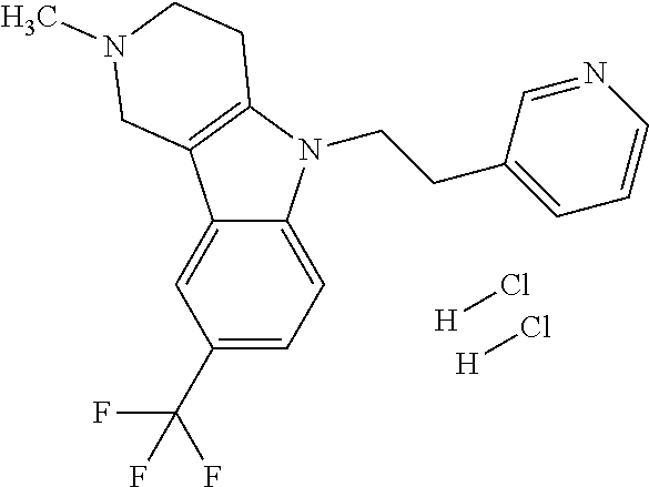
C12=CC(C(F)(F)F)=CC=C1N(CCC1=CC=CN=C1)C1=C2CN(C)CC1.[H]Cl.[H]Cl
